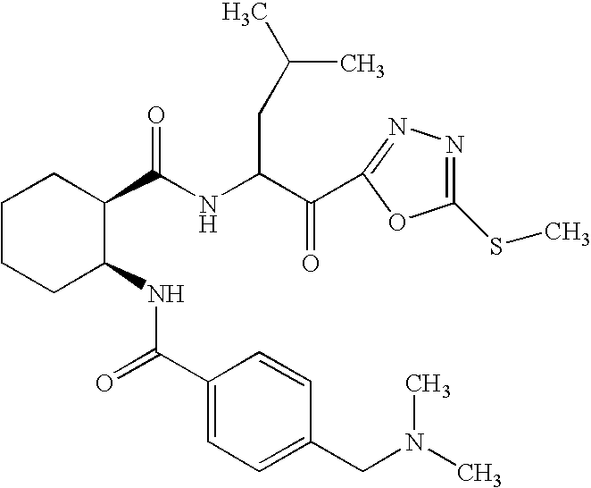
C1CCC(NC(=O)C2=CC=C(CN(C)C)C=C2)C(C(NC(C(=O)C2=NN=C(SC)O2)CC(C)C)=O)C1
